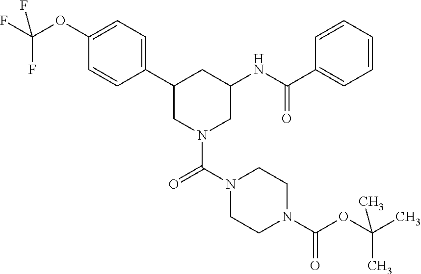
C1(OC(F)(F)F)=CC=C(C2CN(C(N3CCN(C(OC(C)(C)C)=O)CC3)=O)CC(NC(C3=CC=CC=C3)=O)C2)C=C1
